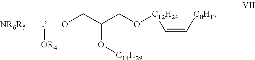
[NR6R5]P([OR4])OCC(CO[C12H24]C=C[C8H17])O[C14H29]
